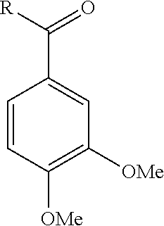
C1=CC([OMe])=C([OMe])C=C1C([R])=O
